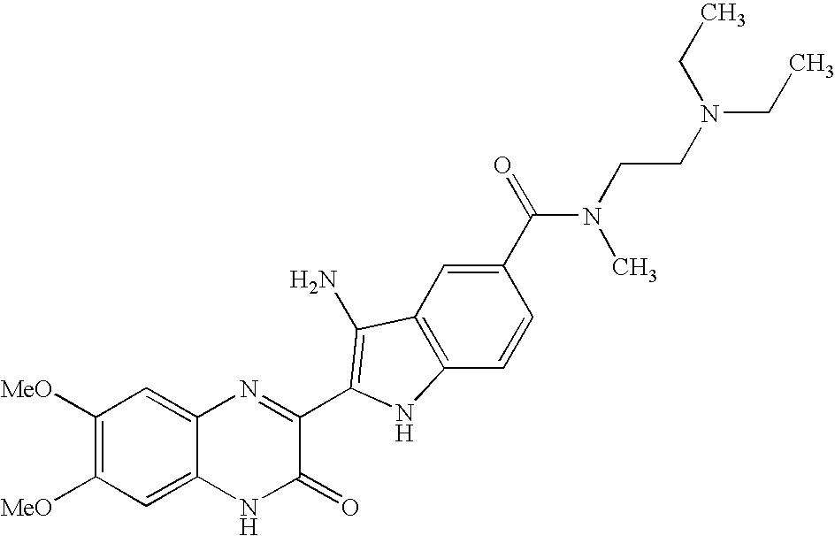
C1=C2C(=CC([MeO])=C1[MeO])N=C(C1=C(N)C3=C(C=CC(C(=O)N(C)CCN(CC)CC)=C3)N1)C(=O)N2
